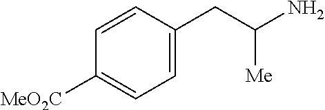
C1=CC(CC(N)[Me])=CC=C1[MeO2C]
